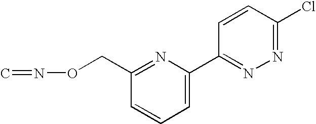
C1=C(C2=NN=C(Cl)C=C2)N=C(CON=C)C=C1
